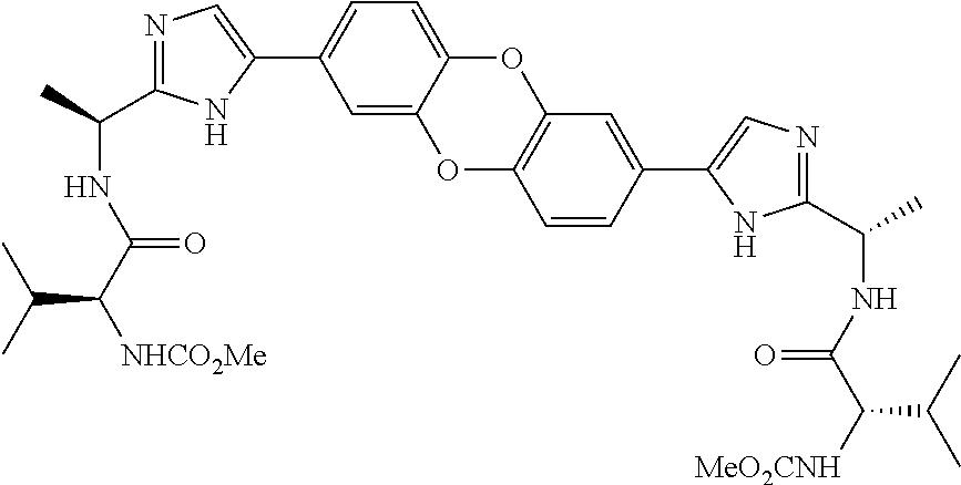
C1=C2C(=CC=C1C1=CN=C(C(C)NC(C([NHCO2Me])C(C)C)=O)N1)OC1=C(O2)C=CC(C2=CN=C(C(C)NC(C([MeO2CNH])C(C)C)=O)N2)=C1
